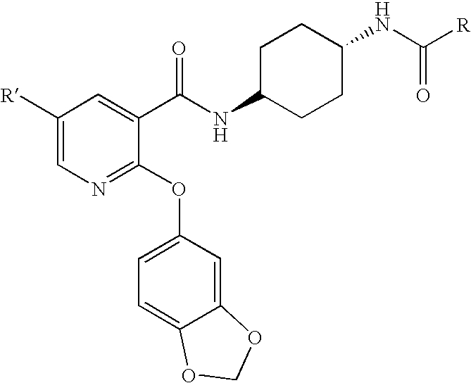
N1=C(OC2=CC=C3C(=C2)OCO3)C(C(NC2CCC(NC([R])=O)CC2)=O)=CC([R])=C1
